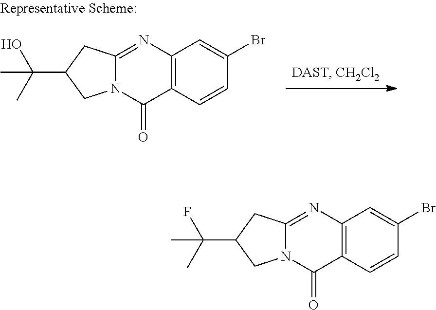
C12=C(C=CC(Br)=C1)C(=O)N1C(=N2)CC(C(C)(O)C)C1.C12=C(C=CC(Br)=C1)C(=O)N1C(=N2)CC(C(C)(F)C)C1
